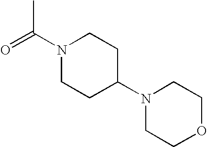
O=C(N1CCC(N2CCOCC2)CC1)C
